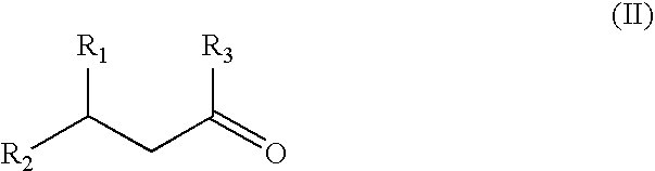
[R2]C(CC(=O)[R3])[R1]
